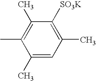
C1(C)=C(C)C([SO3K])=C(C)C=C1C
